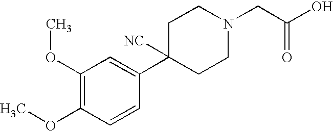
C1(OC)=C(OC)C=CC(C2([NC])CCN(CC(O)=O)CC2)=C1
